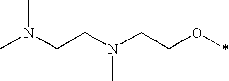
CN(CCN(C)C)CCO*
